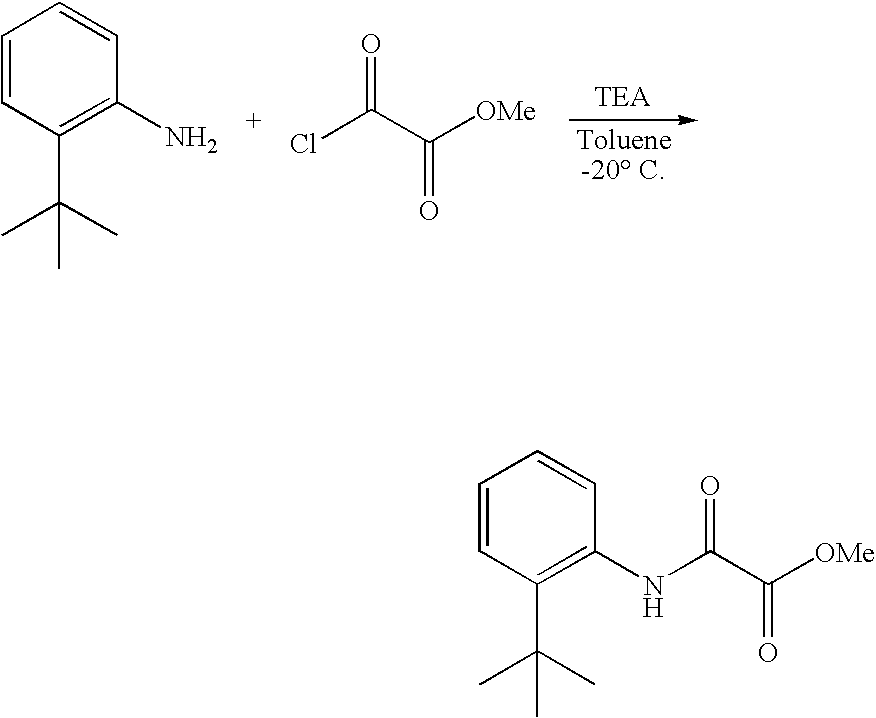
C1=CC(C(C)(C)C)=C(N)C=C1.ClC(C([OMe])=O)=O.C1=CC(C(C)(C)C)=C(NC(C([OMe])=O)=O)C=C1
